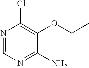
N1=CN=C(N)C(OCC)=C1Cl
